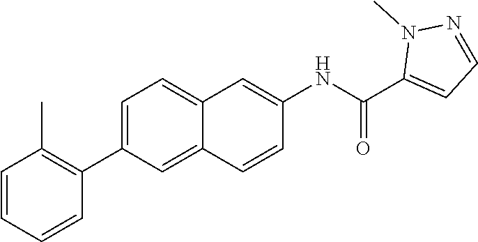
C1=CC=CC(C2=CC=C3C(=C2)C=CC(NC(C2=CC=NN2C)=O)=C3)=C1C
